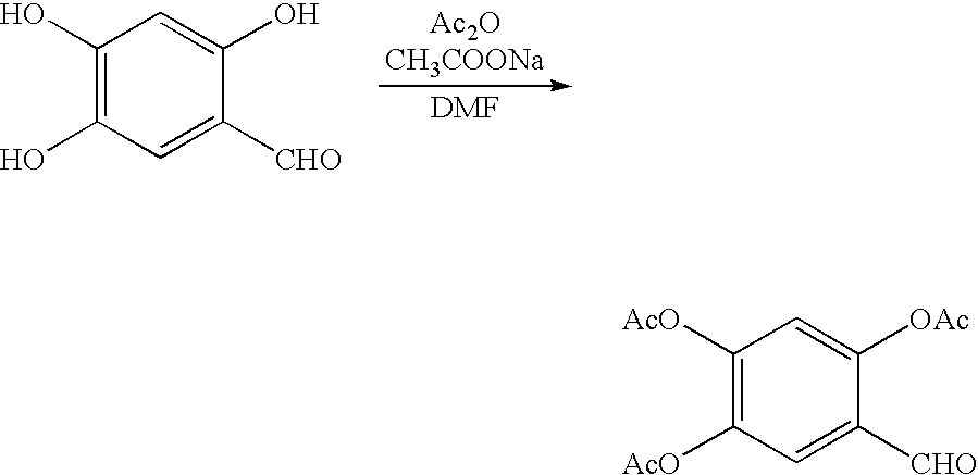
C1(O)=C(O)C=C([CHO])C(O)=C1.[Ac2O CH3COONa].C1([AcO])=C([AcO])C=C([CHO])C([OAc])=C1
